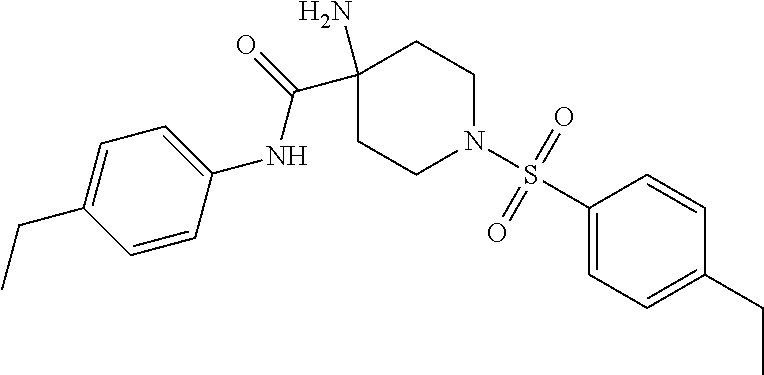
C1(N)(C(=O)NC2=CC=C(CC)C=C2)CCN(S(C2=CC=C(CC)C=C2)(=O)=O)CC1
